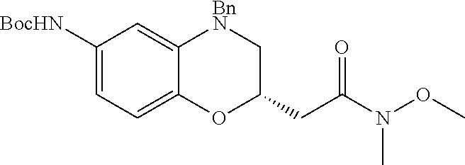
C1([BocHN])=CC=C2C(=C1)[BnN]CC(CC(N(OC)C)=O)O2
